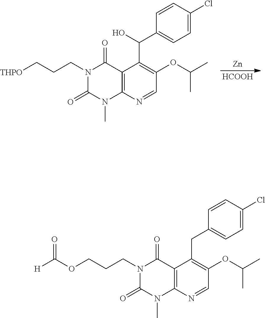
[Zn].[HCOOH].[THPO]CCCN1C(=O)N(C)C2=C(C1=O)C(C(C1=CC=C(Cl)C=C1)O)=C(OC(C)C)C=N2.O(CCCN1C(=O)N(C)C2=C(C1=O)C(CC1=CC=C(Cl)C=C1)=C(OC(C)C)C=N2)C([H])=O
